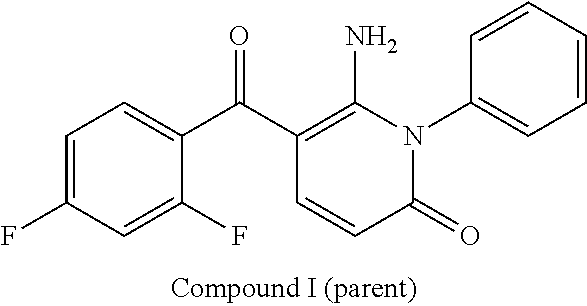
C1=C(F)C=C(F)C(C(C2=C(N)N(C3=CC=CC=C3)C(=O)C=C2)=O)=C1
